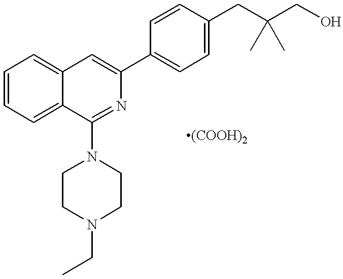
C1=CC=C2C(=C1)C=C(C1=CC=C(CC(CO)(C)C)C=C1)N=C2N1CCN(CC)CC1
